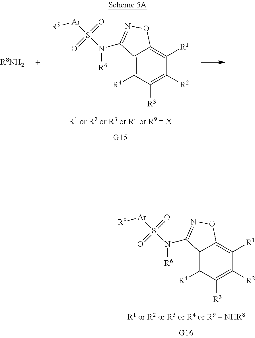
C12=C([R4])C([R3])=C([R2])C([R1])=C1ON=C2N([R6])S([Ar][R9])(=O)=O.[R8NH2].C12=C([R4])C([R3])=C([R2])C([R1])=C1ON=C2N([R6])S([Ar][R9])(=O)=O
